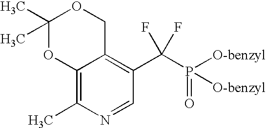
C1(C)(C)OC2=C(C)N=CC(C(P([O-benzyl])(=O)[O-benzyl])(F)F)=C2CO1
